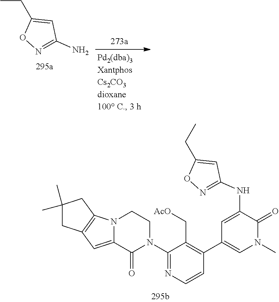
CCC1=CC(N)=NO1.C(C1=CC(NC2=CC(C3=C(C[AcO])C(N4CCN5C(=CC6=C5CC(C)(C)C6)C4=O)=NC=C3)=CN(C)C2=O)=NO1)C
